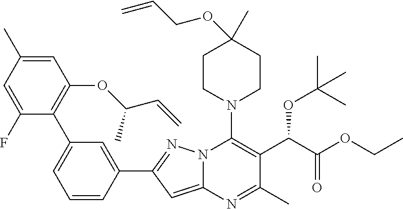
C1=C(C)C=C(F)C(C2=CC=CC(C3=NN4C(=C3)N=C(C)C(C(C(OCC)=O)OC(C)(C)C)=C4N3CCC(C)(OCC=C)CC3)=C2)=C1OC(C=C)C
